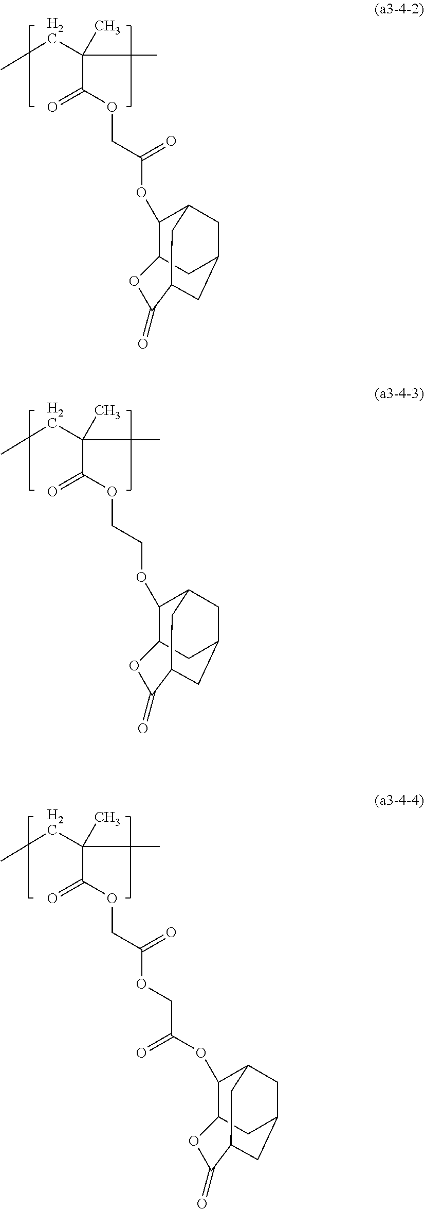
CCC(C)(C)C(OCC(=O)OC1C2CC3CC1CC(C3)C(=O)O2)=O.CCC(C)(C)C(OCCOC1C2CC3CC1CC(C3)C(=O)O2)=O.CCC(C)(C)C(OCC(OCC(=O)OC1C2CC3CC1CC(C3)C(=O)O2)=O)=O
